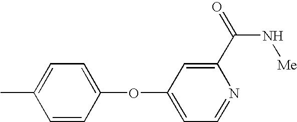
O(C1=CC=NC(C(=O)N[Me])=C1)C1=CC=C(C)C=C1
